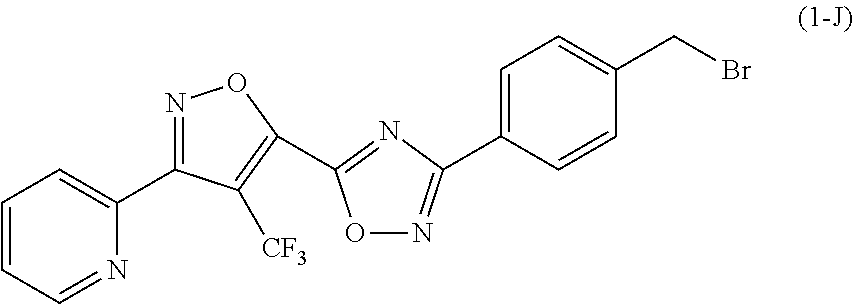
C1=CC=NC(C2=NOC(C3=NC(C4=CC=C(CBr)C=C4)=NO3)=C2[CF3])=C1
